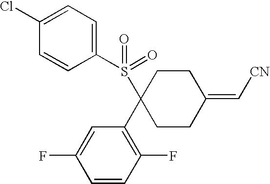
C1(Cl)=CC=C(S(C2(C3=C(F)C=CC(F)=C3)CCC(=C[CN])CC2)(=O)=O)C=C1
